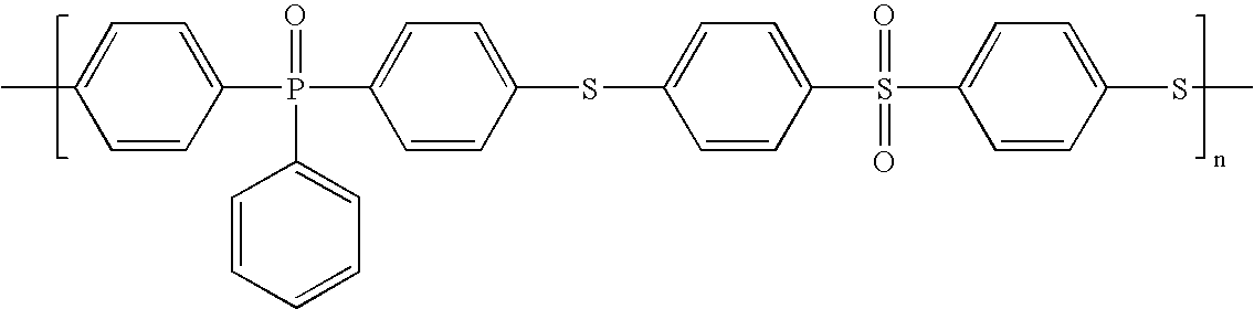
CC1=CC=C(P(C2=CC=C(SC3=CC=C(S(C4=CC=C(SC)C=C4)(=O)=O)C=C3)C=C2)(C2=CC=CC=C2)=O)C=C1
